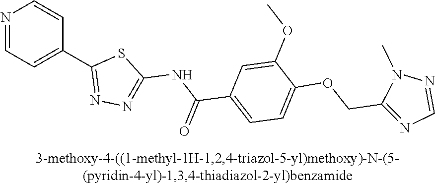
N1=CC=C(C2=NN=C(NC(C3=CC=C(OCC4=NC=NN4C)C(OC)=C3)=O)S2)C=C1
